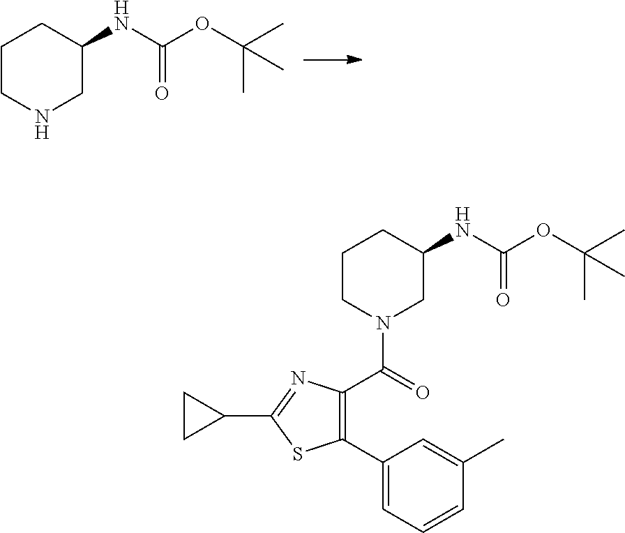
C1CNCC(NC(OC(C)(C)C)=O)C1.C1CN(C(=O)C2=C(C3=CC=CC(C)=C3)SC(C3CC3)=N2)CC(NC(OC(C)(C)C)=O)C1
